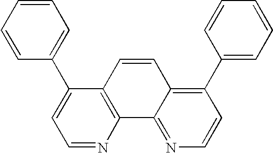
C1=CC=CC(C2=CC=NC3=C2C=CC2=C(C4=CC=CC=C4)C=CN=C32)=C1
